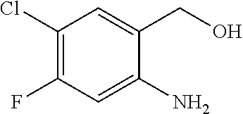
C1(Cl)=C(F)C=C(N)C(CO)=C1
